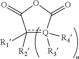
[R1]c1([R2])[Q]([R3])([R4])C(=O)OC1=O
